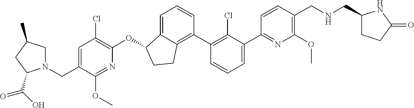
C(C1=CC(Cl)=C(OC2C3=CC=CC(C4=C(Cl)C(C5=NC(OC)=C(CNCC6CCC(=O)N6)C=C5)=CC=C4)=C3CC2)N=C1OC)N1CC(C)CC1C(=O)O
